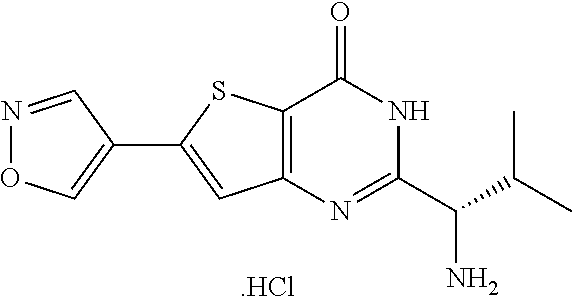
[.HCl].C1(C2=CC3=C(S2)C(=O)NC(C(C(C)C)N)=N3)=CON=C1
